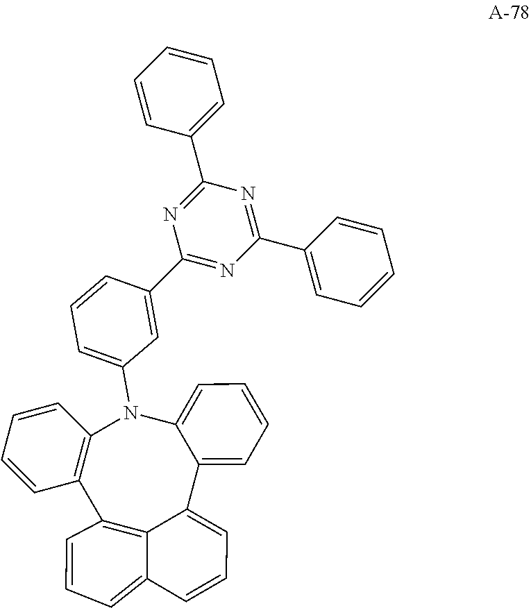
C1=C(N2C3=C(C4=C5C(=CC=CC5=CC=C4)C4=CC=CC=C42)C=CC=C3)C=C(C2=NC(C3=CC=CC=C3)=NC(C3=CC=CC=C3)=N2)C=C1
